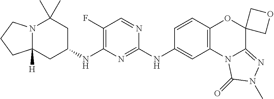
N12C([H])(CC(NC3=C(F)C=NC(NC4=CC5=C(C=C4)OC4(C6=NN(C)C(=O)N56)COC4)=N3)CC1(C)C)CCC2
